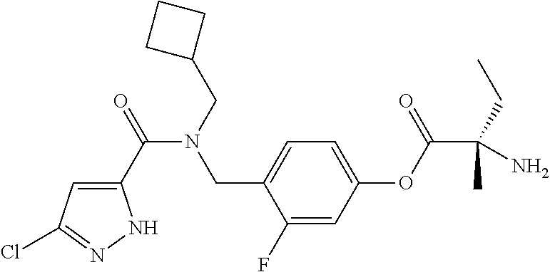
C1(C(=O)N(CC2CCC2)CC2=CC=C(OC(C(CC)(C)N)=O)C=C2F)=CC(Cl)=NN1
